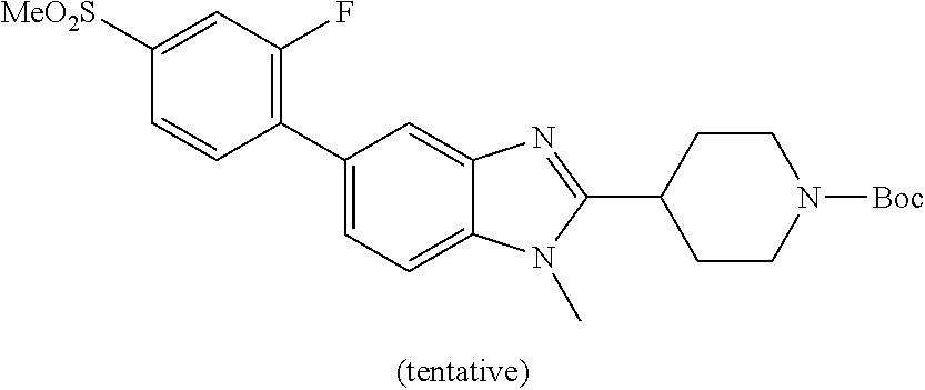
C1([MeO2S])=CC(F)=C(C2=CC=C3C(=C2)N=C(C2CCN([Boc])CC2)N3C)C=C1
